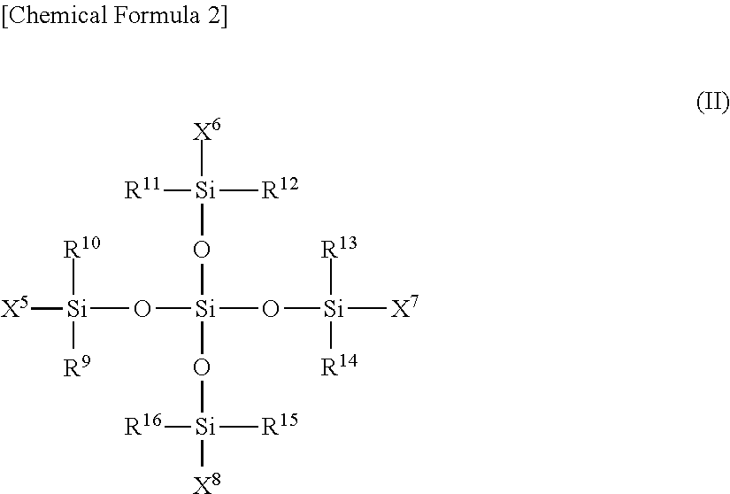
[X6][Si]([R12])([R11])O[Si](O[Si]([X8])([R16])[R15])(O[Si]([X5])([R10])[R9])O[Si]([R13])([R14])[X7]
